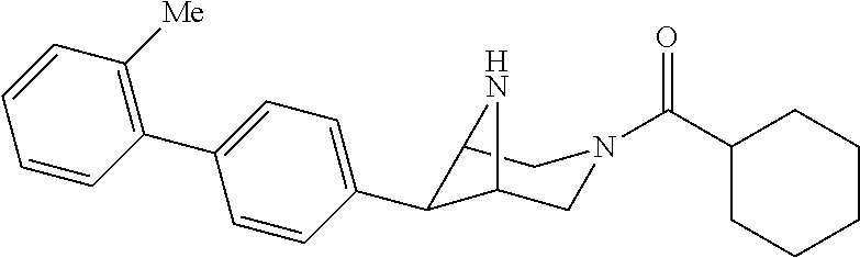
C12C(C3=CC=C(C4=C([Me])C=CC=C4)C=C3)C(CN(C(C3CCCCC3)=O)C1)N2
